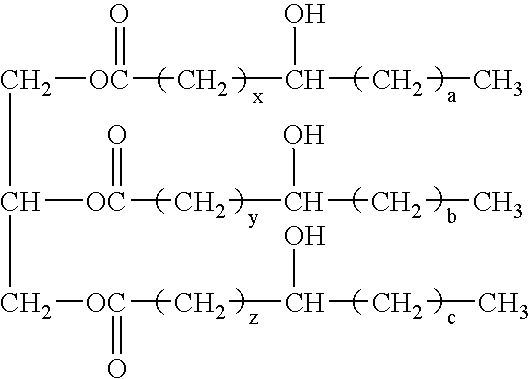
C([OC](=O)CC(CC)O)C([OC](=O)CC(CC)O)C[OC](=O)CC(CC)O
